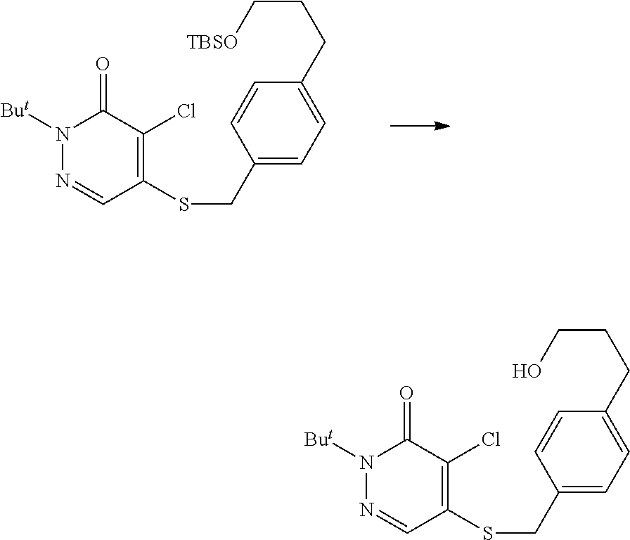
N1=CC(SCC2=CC=C(CCC[TBSO])C=C2)=C(Cl)C(=O)N1[But].N1=CC(SCC2=CC=C(CCCO)C=C2)=C(Cl)C(=O)N1[But]
